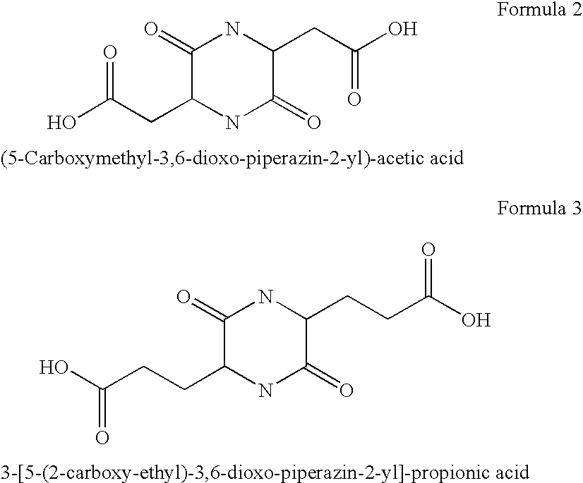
OC(CC1NC(=O)C(CC(O)=O)NC1=O)=O.C(CCC1NC(=O)C(CCC(O)=O)NC1=O)(O)=O
